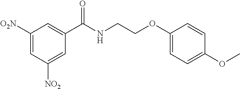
C1(C(NCCOC2=CC=C(OC)C=C2)=O)=CC([O2N])=CC([NO2])=C1
